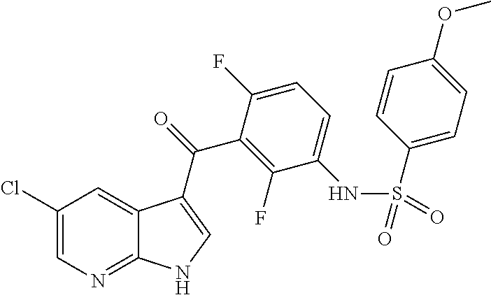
C1(Cl)=CN=C2C(=C1)C(C(=O)C1=C(F)C(NS(=O)(C3=CC=C(OC)C=C3)=O)=CC=C1F)=CN2
